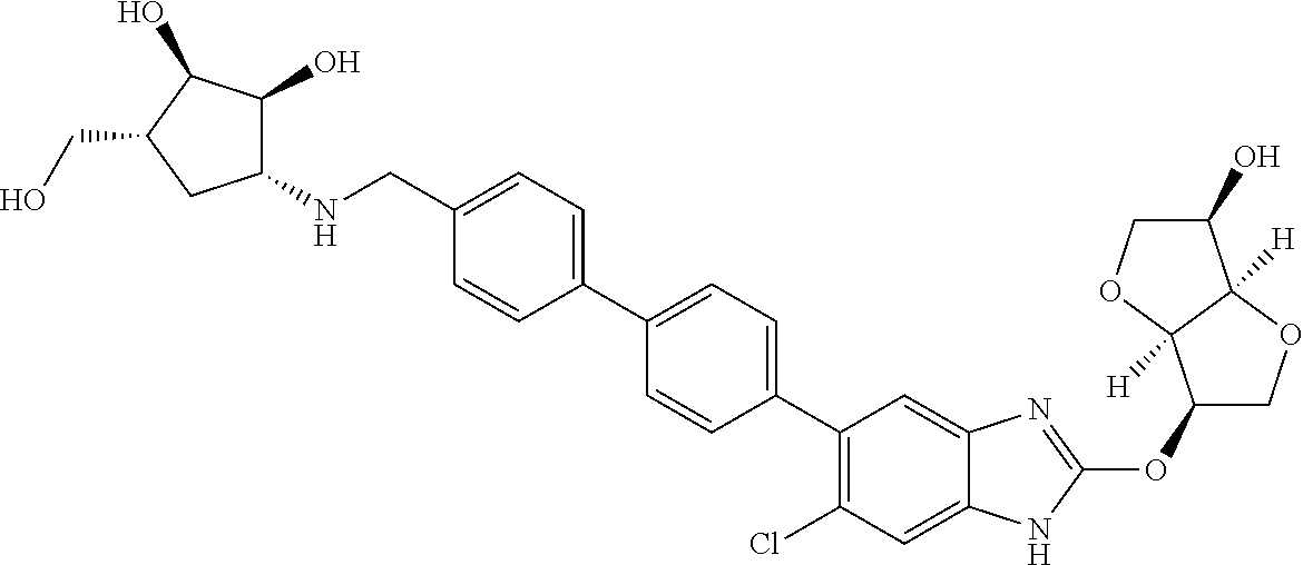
C(C1=CC=C(C2=CC=C(C3=C(Cl)C=C4C(=C3)N=C(OC3COC5([H])C3([H])OCC5O)N4)C=C2)C=C1)NC1C(O)C(O)C(CO)C1
